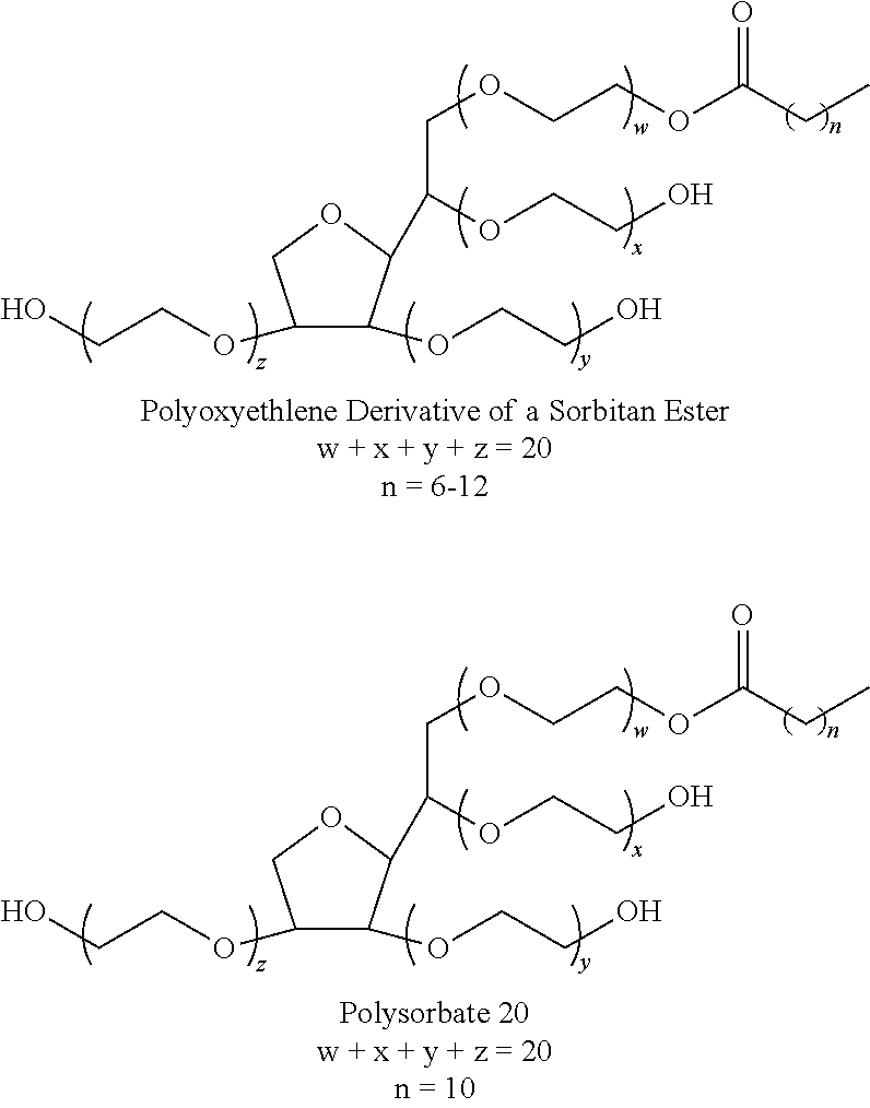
C1(OCCO)C(OCCO)C(C(OCCO)COCCOC(CC)=O)OC1.C1(OCCO)C(OCCO)C(C(OCCO)COCCOC(CC)=O)OC1
